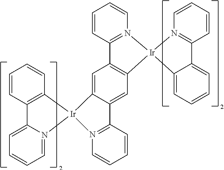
C1=CC=CC2=N1[Ir]1(C3=CC=CC=C23)N2=C(C=CC=C2)C2=C1C=C1C(=C2)[Ir]2(N3=C1C=CC=C3)C1=C(C=CC=C1)C1=CC=CC=N12
